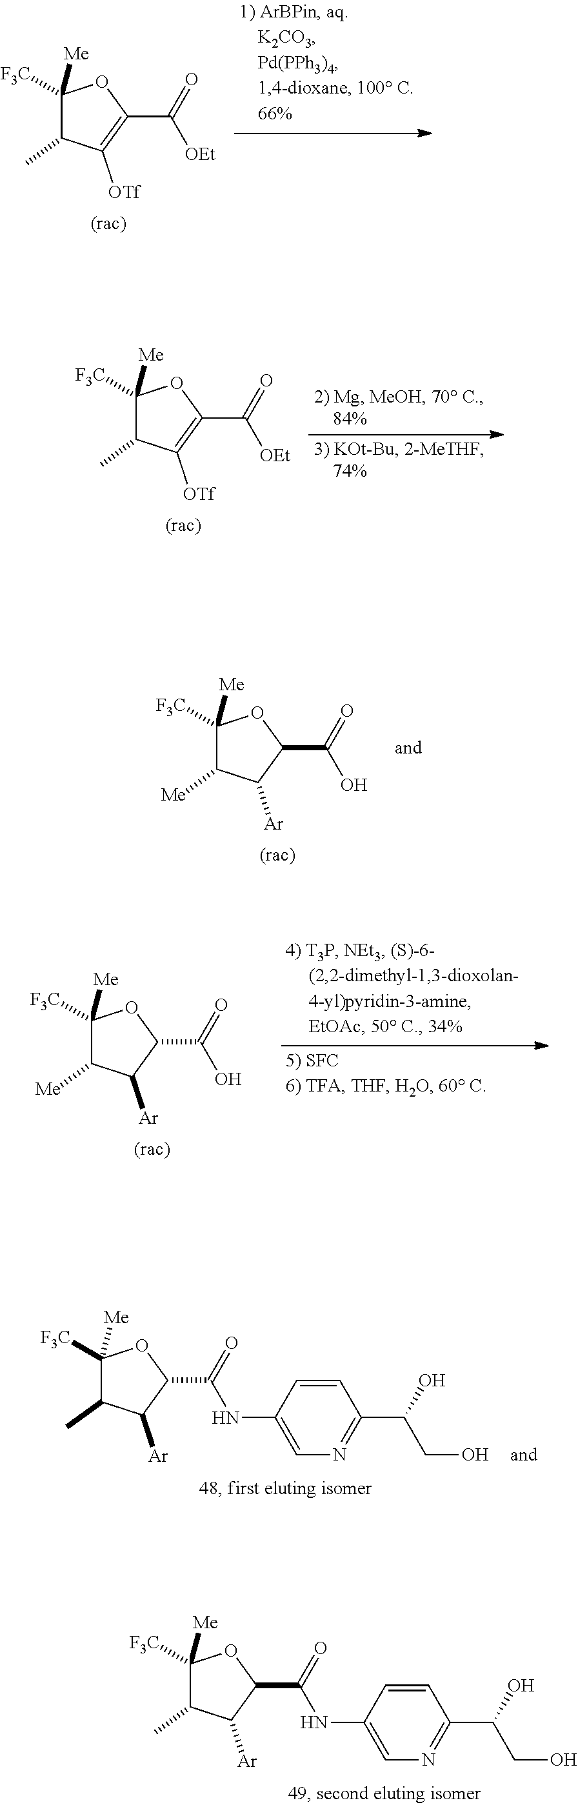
C1([Me])([F3C])C(C)C([OTf])=C(C(=O)[OEt])O1.C1([Me])([F3C])C([Me])C([Ar])C(C(=O)O)O1.C1([F3C])([Me])C(C)C([Ar])C(C(NC2=CN=C(C(O)CO)C=C2)=O)O1.C1([F3C])([Me])C(C)C([Ar])C(C(NC2=CN=C(C(O)CO)C=C2)=O)O1.C1([Me])([F3C])C([Me])C([Ar])C(C(=O)O)O1.C1([Me])([F3C])C(C)C([OTf])=C(C(=O)[OEt])O1
